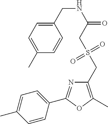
C1=CC(C2=NC(CS(=O)(=O)CC(=O)NCC3=CC=C(C)C=C3)=C(C)O2)=CC=C1C
